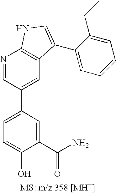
C1=C(C2=CC3=C(N=C2)NC=C3C2=CC=CC=C2CC)C=C(C(N)=O)C(O)=C1
